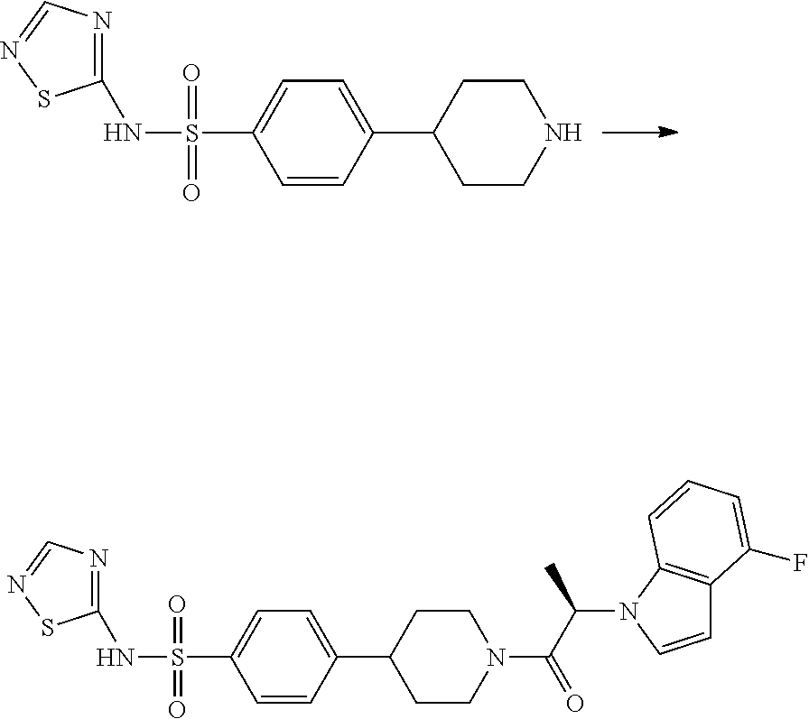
C1=CC(C2CCNCC2)=CC=C1S(=O)(=O)NC1=NC=NS1.C1=C(S(=O)(=O)NC2=NC=NS2)C=CC(C2CCN(C(C(N3C=CC4=C3C=CC=C4F)C)=O)CC2)=C1
